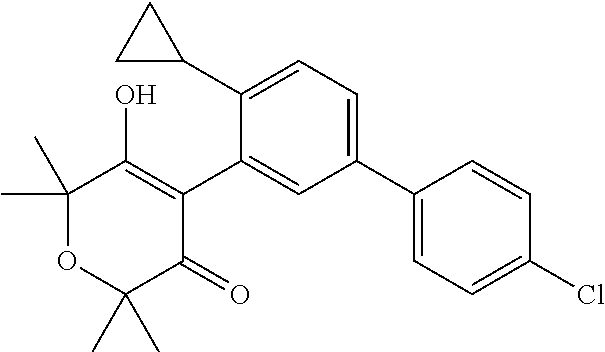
C1(C2=CC=C(C3CC3)C(C3=C(O)C(C)(C)OC(C)(C)C3=O)=C2)=CC=C(Cl)C=C1
